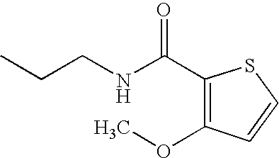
C1(C(NCCC)=O)=C(OC)C=CS1
